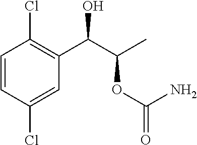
C1=CC(Cl)=CC(C(C(C)OC(N)=O)O)=C1Cl
